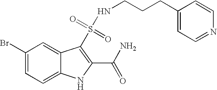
C1(Br)=CC=C2C(=C1)C(S(NCCCC1=CC=NC=C1)(=O)=O)=C(C(N)=O)N2
